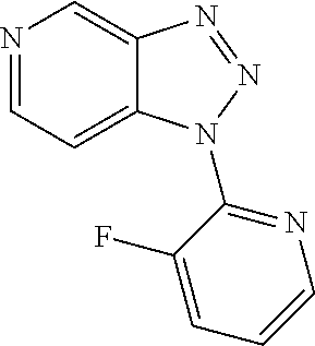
N1=CC=C2C(=C1)N=NN2C1=NC=CC=C1F
